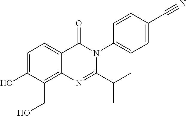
C1=C(O)C(CO)=C2C(=C1)C(=O)N(C1=CC=C(C#N)C=C1)C(C(C)C)=N2
